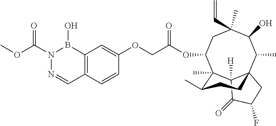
C1=CC2=C(C=C1OCC(=O)OC1CC(C)(C=C)C(O)C(C)C34C([H])(C(=O)C(F)C3)C1(C)C(C)CC4)B(O)N(C(OC)=O)N=C2
